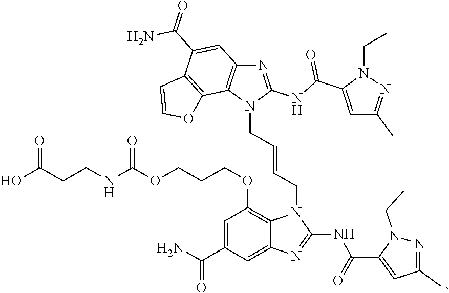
N1=C(NC(C2=CC(C)=NN2CC)=O)N(CC=CCN2C3=C(OCCCOC(NCCC(O)=O)=O)C=C(C(N)=O)C=C3N=C2NC(C2=CC(C)=NN2CC)=O)C2=C1C=C(C(=O)N)C1=C2OC=C1
